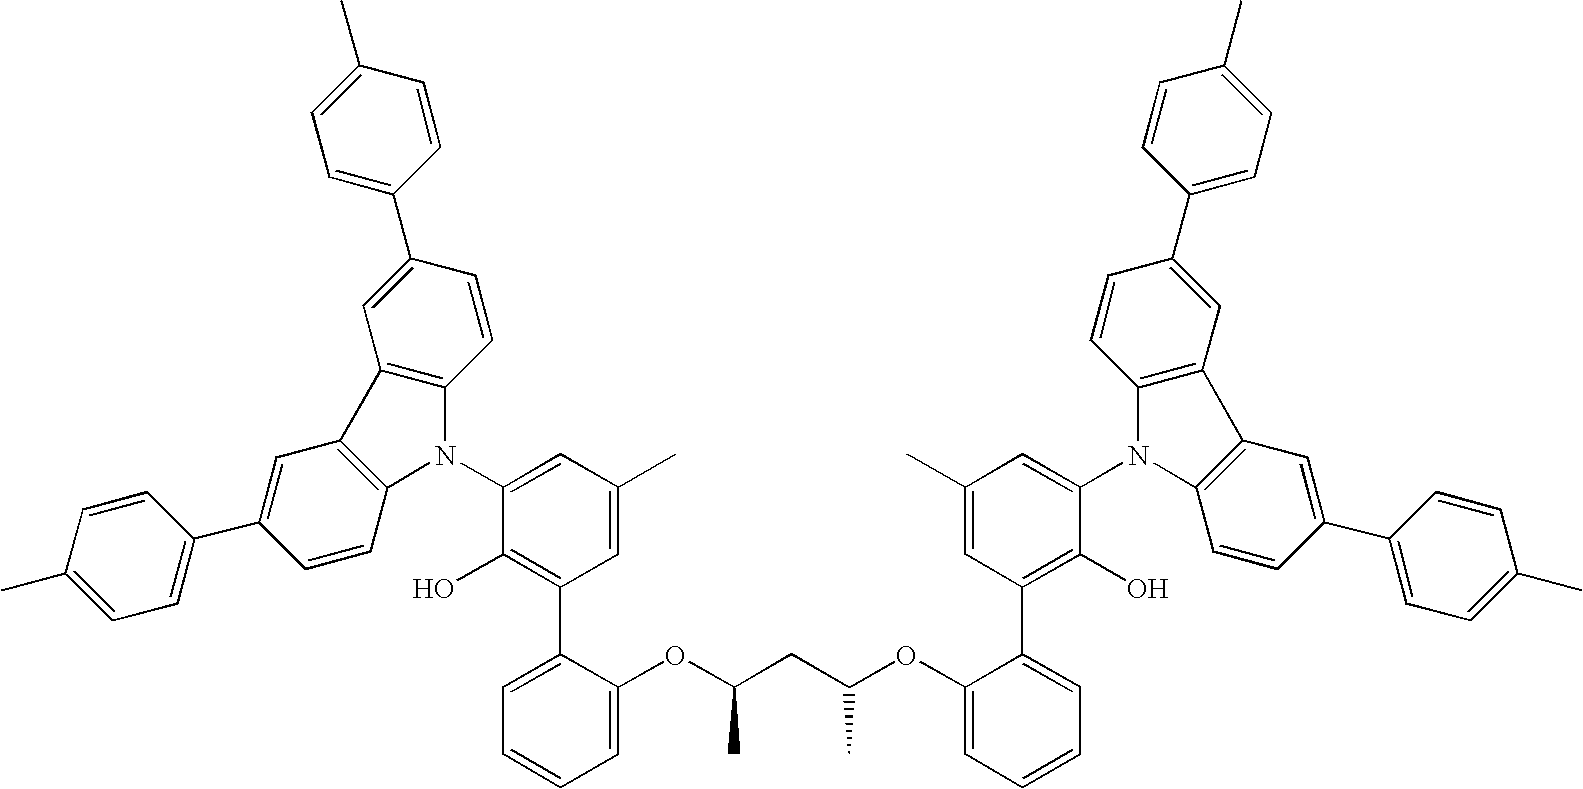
C1=C(C2=CC=C(C)C=C2)C=CC2=C1C1=C(N2C2=CC(C)=CC(C3=CC=CC=C3OC(C)CC(C)OC3=CC=CC=C3C3=C(O)C(N4C5=C(C=C(C6=CC=C(C)C=C6)C=C5)C5=C4C=CC(C4=CC=C(C)C=C4)=C5)=CC(C)=C3)=C2O)C=CC(C2=CC=C(C)C=C2)=C1
